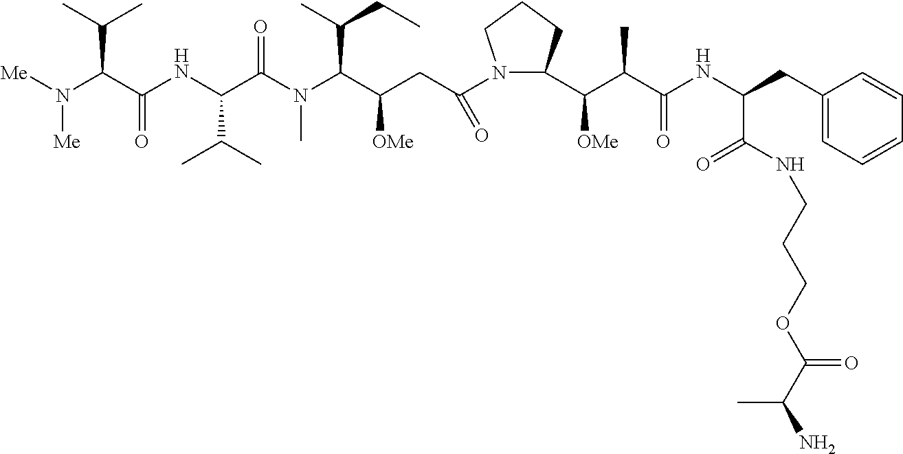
[Me]N(C(C(NC(C(N(C)C(C(CC)C)C([OMe])CC(=O)N1C(C([OMe])C(C)C(NC(C(=O)NCCCOC(=O)C(C)N)CC2=CC=CC=C2)=O)CCC1)=O)C(C)C)=O)C(C)C)[Me]
